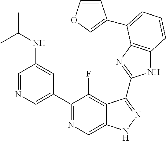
C1=NC=C(C2=NC=C3C(=C2F)C(C2=NC4=C(N2)C=CC=C4C2=COC=C2)=NN3)C=C1NC(C)C
